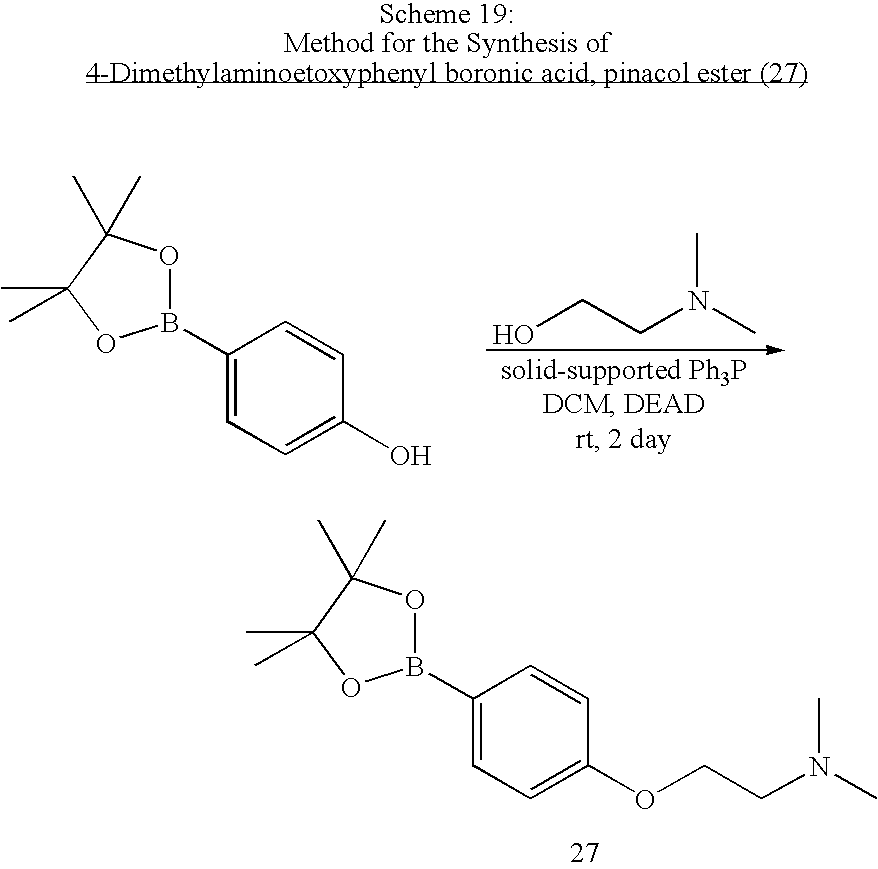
B1(C2=CC=C(OCCN(C)C)C=C2)OC(C)(C)C(C)(C)O1.B1(C2=CC=C(O)C=C2)OC(C)(C)C(C)(C)O1.OCCN(C)C
